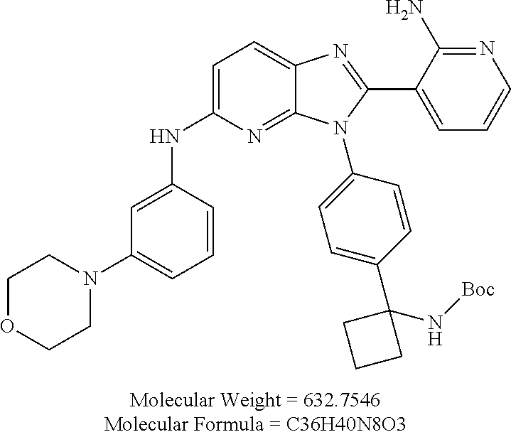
C1=C(NC2=CC(N3CCOCC3)=CC=C2)N=C2C(=C1)N=C(C1=CC=CN=C1N)N2C1=CC=C(C2(N[Boc])CCC2)C=C1
